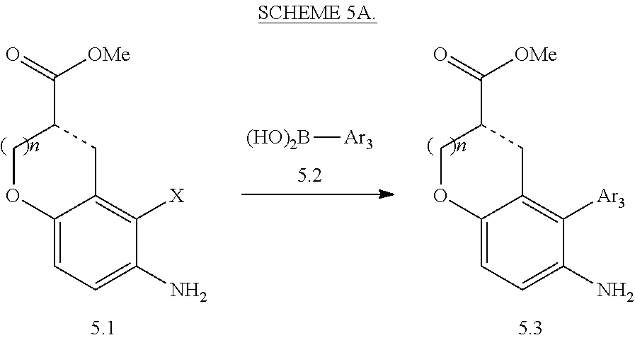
C12=CC=C(N)C([Ar3])=C1CC(C(=O)[OMe])CO2.C12=CC=C(N)C([X])=C1CC(C(=O)[OMe])CO2.[(HO)2B][Ar3]
